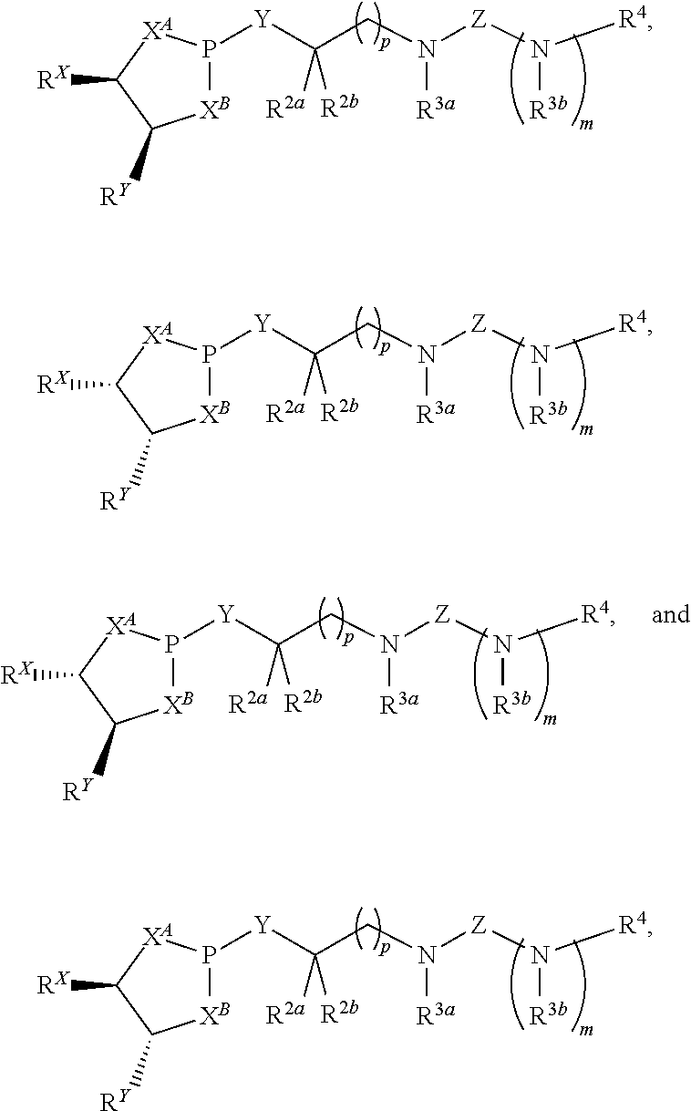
[Y](C(CN([Z]N([R4])[R3b])[R3a])([R2a])[R2b])P1[XB]C([RY])C([RX])[XA]1.[Y](C(CN([Z]N([R4])[R3b])[R3a])([R2a])[R2b])P1[XB]C([RY])C([RX])[XA]1.[Y](C(CN([Z]N([R4])[R3b])[R3a])([R2a])[R2b])P1[XB]C([RY])C([RX])[XA]1.[Y](C(CN([Z]N([R4])[R3b])[R3a])([R2a])[R2b])P1[XB]C([RY])C([RX])[XA]1
